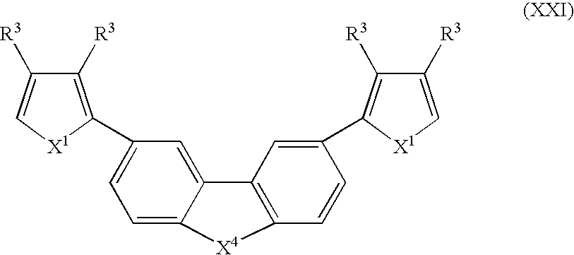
C1=C2C(=CC(C3=C([R3])C([R3])=C[X1]3)=C1)C1=C(C=CC(C3=C([R3])C([R3])=C[X1]3)=C1)[X4]2
